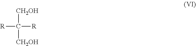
[CH2OH]C([CH2OH])([R])[R]
